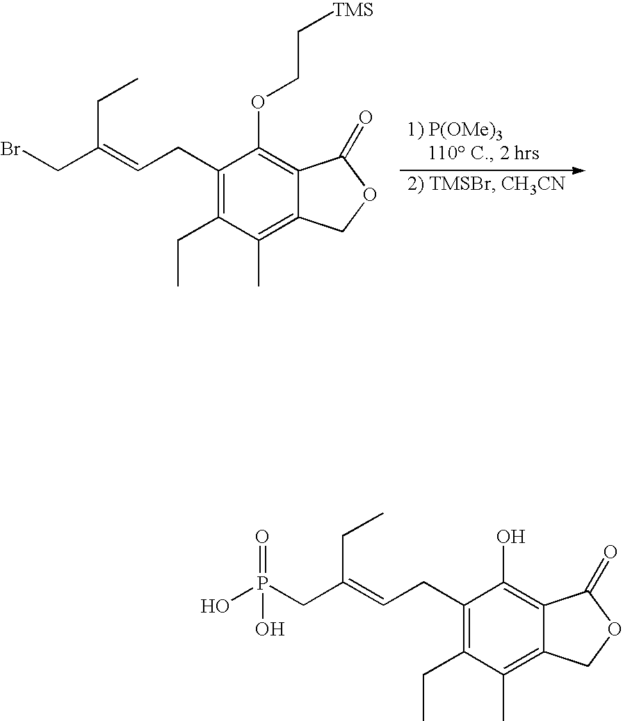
BrCC(=CCC1=C(CC)C(C)=C2C(=C1OCC[TMS])C(=O)OC2)CC.P(CC(=CCC1=C(CC)C(C)=C2C(=C1O)C(=O)OC2)CC)(O)(=O)O
